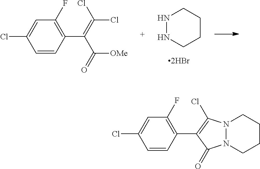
C1=CC(C2=C(Cl)N3N(C2=O)CCCC3)=C(F)C=C1Cl.C1=CC(C(=C(Cl)Cl)C(=O)[OMe])=C(F)C=C1Cl.N1NCCCC1
